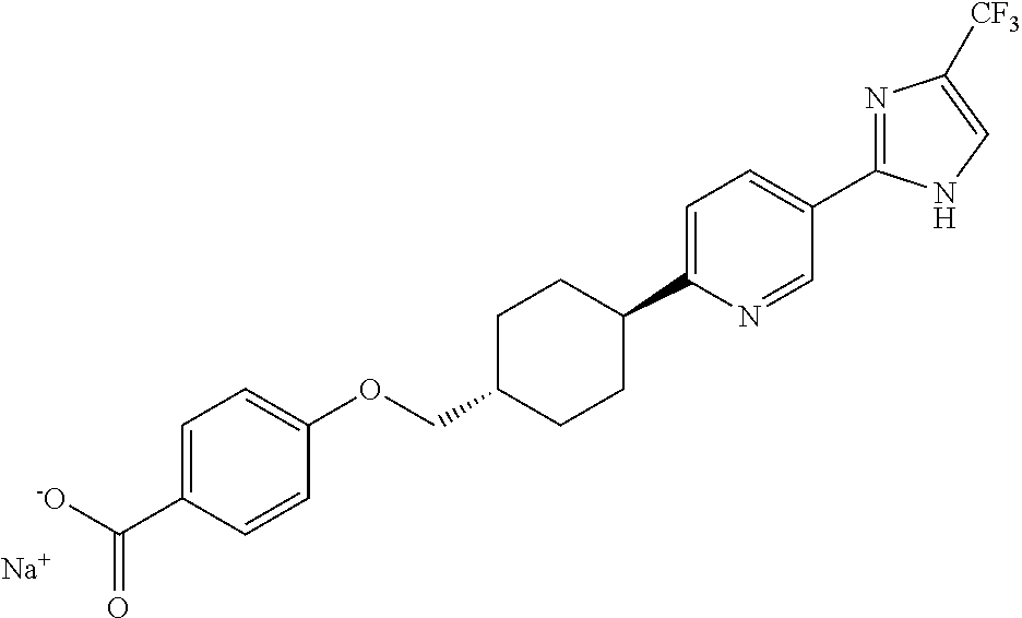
N1=C(C2=CC=C(C3CCC(COC4=CC=C(C([-O])=O)C=C4)CC3)N=C2)NC=C1[CF3].[Na]
